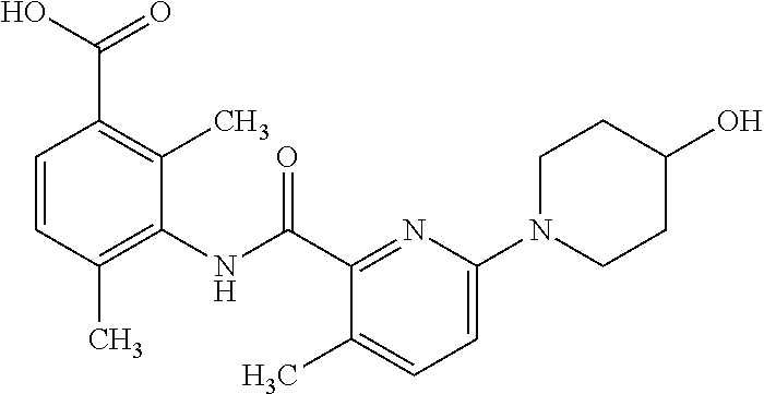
C1=CC(C)=C(NC(C2=NC(N3CCC(O)CC3)=CC=C2C)=O)C(C)=C1C(O)=O
